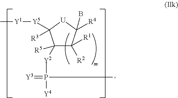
C1([Y2]P(C)(=[Y3])[Y4])([R5])C([R1])([R2])C([R4])(B)[U]C1([Y5][Y1]C)[R3]
